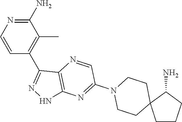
C1(N)=NC=CC(C2=NNC3=C2N=CC(N2CCC4(CC2)CCCC4N)=N3)=C1C
